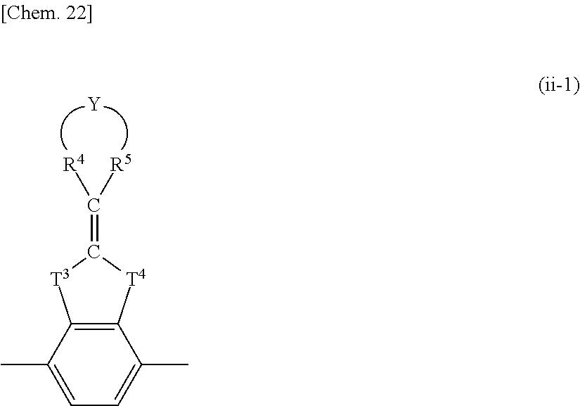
C12=C(C(C)=CC=C1C)[T3]C(=C([R4])[R5])[T4]2.[Y]
